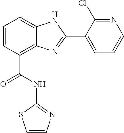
C1=CC(C(NC2=NC=CS2)=O)=C2C(=C1)NC(C1=CC=CN=C1Cl)=N2
